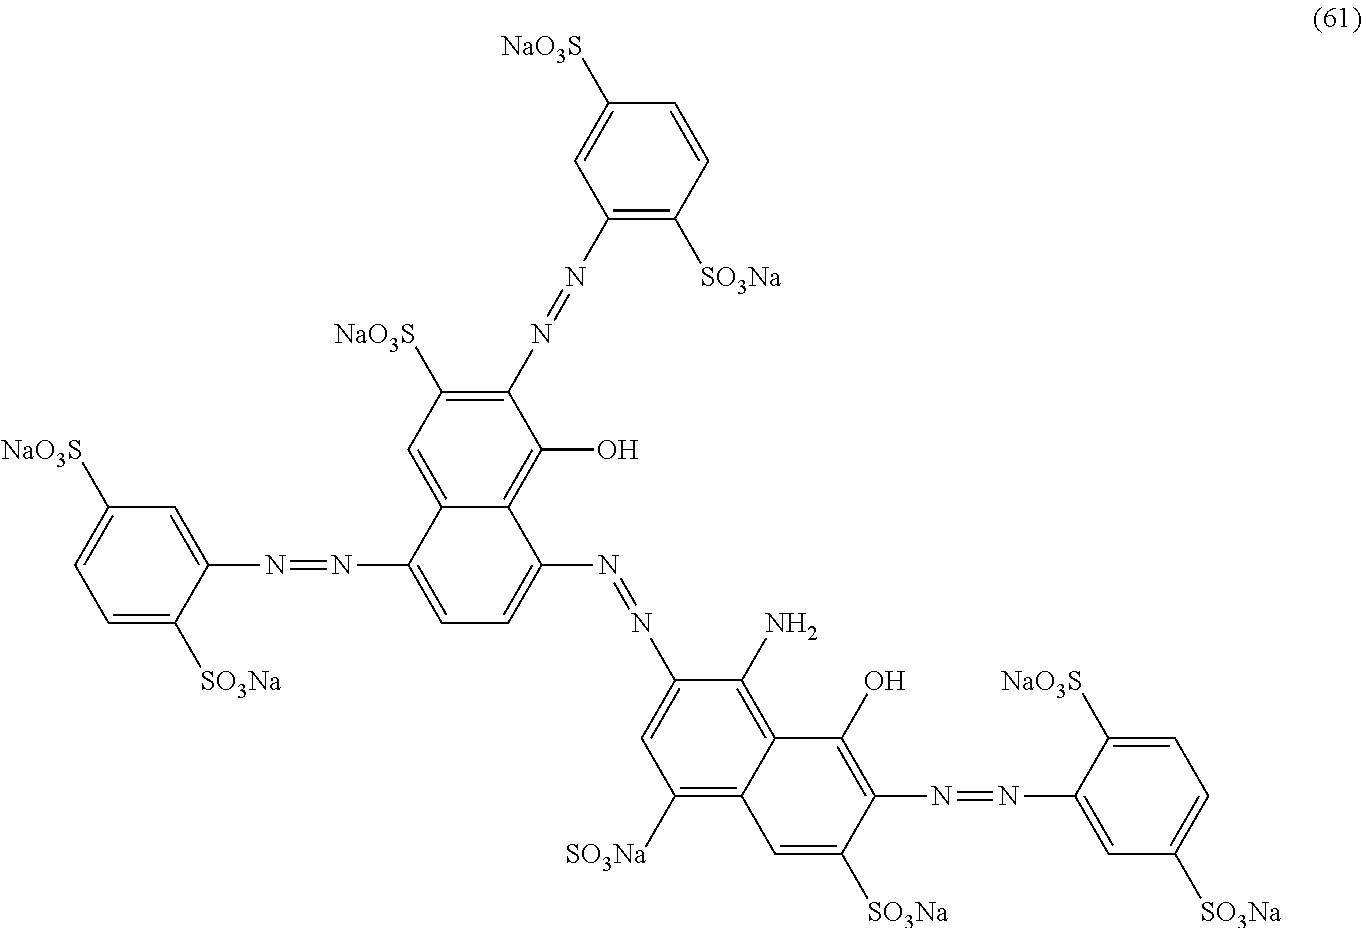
C1=C2C(=C(O)C(N=NC3=C([SO3Na])C=CC([NaO3S])=C3)=C1[NaO3S])C(N=NC1=CC([SO3Na])=C3C(=C1N)C(O)=C(N=NC1=CC([SO3Na])=CC=C1[NaO3S])C([SO3Na])=C3)=CC=C2N=NC1=CC([NaO3S])=CC=C1[SO3Na]
